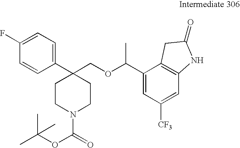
C1(F)=CC=C(C2(COC(C3=CC([CF3])=CC4=C3CC(=O)N4)C)CCN(C(=O)OC(C)(C)C)CC2)C=C1
